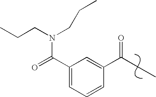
C1(C(=O)N(CCC)CCC)=CC=CC(C(=O)CC)=C1
